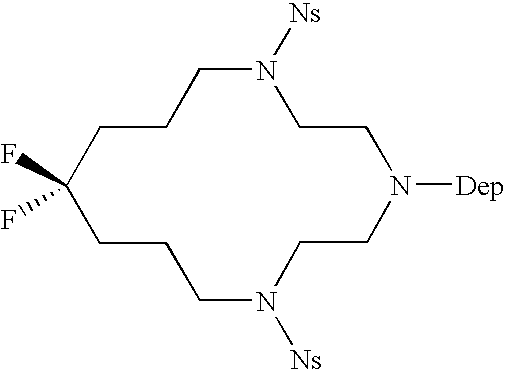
N1([Ns])CCCC(F)(F)CCCN([Ns])CCN([Dep])CC1
